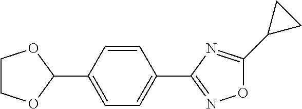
C1=CC(C2OCCO2)=CC=C1C1=NOC(C2CC2)=N1
